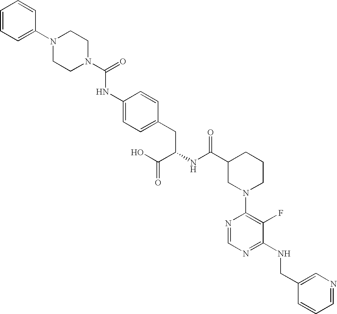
N1(C2=CC=CC=C2)CCN(C(=O)NC2=CC=C(CC(NC(C3CN(C4=C(F)C(NCC5=CN=CC=C5)=NC=N4)CCC3)=O)C(O)=O)C=C2)CC1
